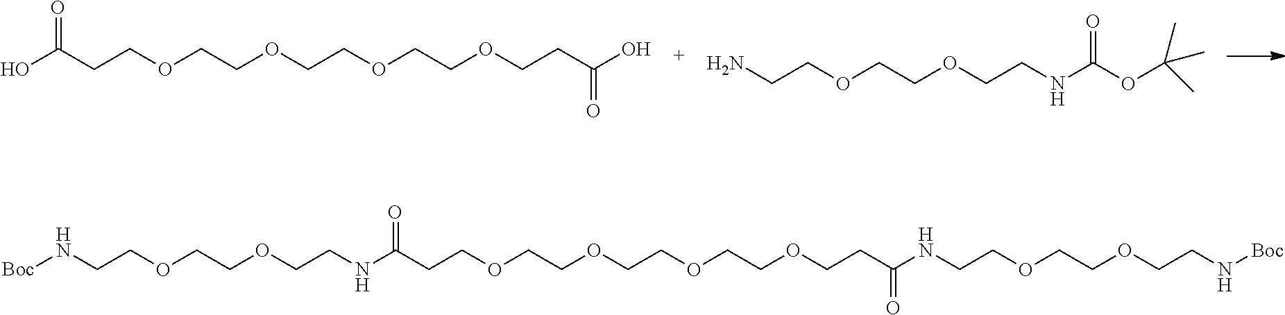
OC(CCOCCOCCOCCOCCC(O)=O)=O.NCCOCCOCCNC(OC(C)(C)C)=O.[Boc]NCCOCCOCCNC(CCOCCOCCOCCOCCC(NCCOCCOCCN[Boc])=O)=O
